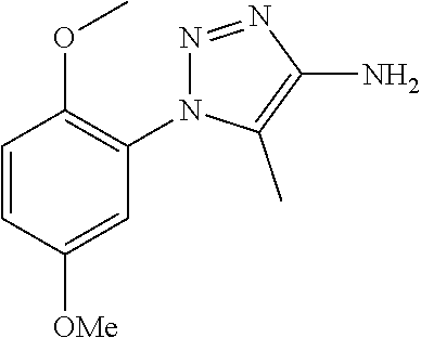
C1=CC([OMe])=CC(N2N=NC(N)=C2C)=C1OC
